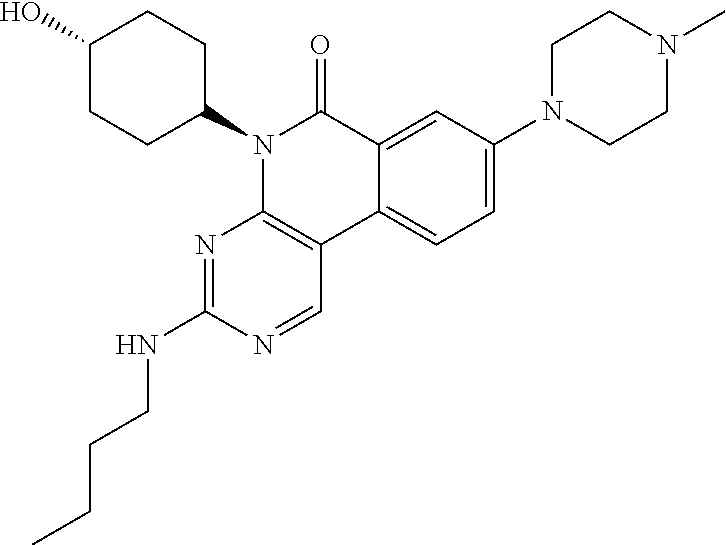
C12=CC(N3CCN(C)CC3)=CC=C1C1=C(N(C3CCC(O)CC3)C2=O)N=C(NCCCC)N=C1
